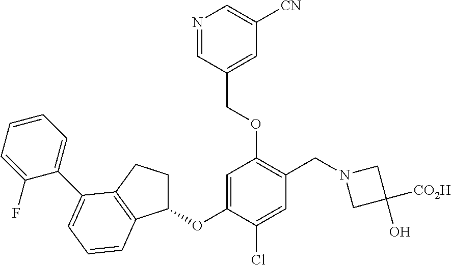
C1=C(OC2CCC3=C2C=CC=C3C2=CC=CC=C2F)C(Cl)=CC(CN2CC(O)([CO2H])C2)=C1OCC1=CC([CN])=CN=C1
